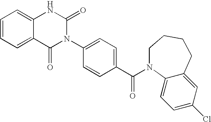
C1=CC=C2C(=C1)NC(=O)N(C1=CC=C(C(=O)N3C4=CC=C(Cl)C=C4CCCC3)C=C1)C2=O
